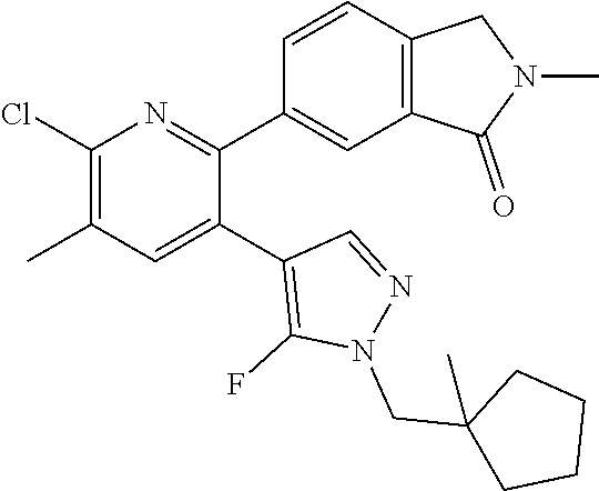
C1(Cl)=C(C)C=C(C2=C(F)N(CC3(C)CCCC3)N=C2)C(C2=CC3=C(C=C2)CN(C)C3=O)=N1
